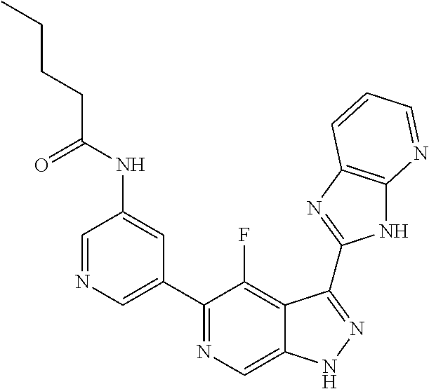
C1=NC=C(C2=NC=C3C(=C2F)C(C2=NC4=C(N2)N=CC=C4)=NN3)C=C1NC(CCCC)=O
